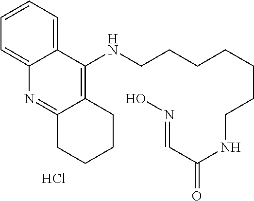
C1=CC=C2C(=C1)C(NCCCCCCCNC(C=NO)=O)=C1C(=N2)CCCC1.Cl
